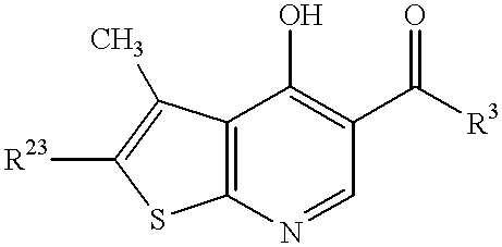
C12=C(N=CC(C([R3])=O)=C1O)SC([R23])=C2C
